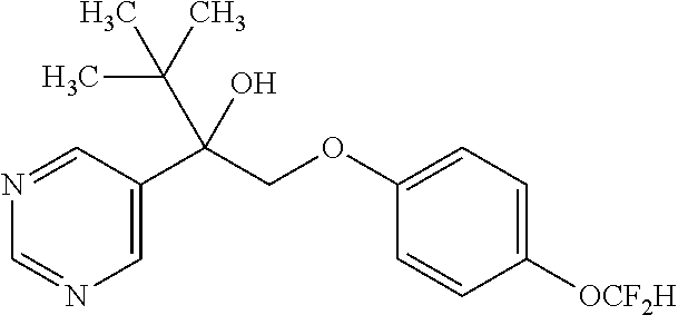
C1=C(C(COC2=CC=C([OCF2H])C=C2)(C(C)(C)C)O)C=NC=N1
